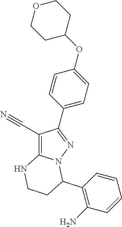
C1(C#N)=C2N(N=C1C1=CC=C(OC3CCOCC3)C=C1)C(C1=C(N)C=CC=C1)CCN2
